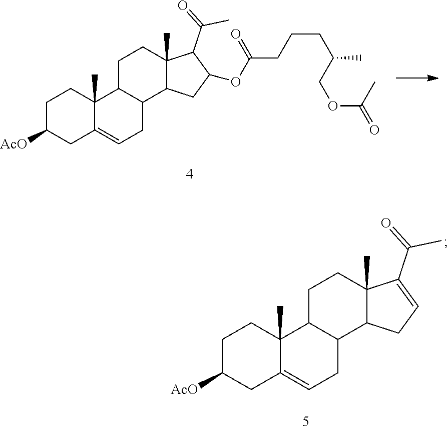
C1C([AcO])CC2=CCC3C(C2(C)C1)CCC1(C)C3CC=C1C(=O)C.C1C([AcO])CC2=CCC3C(C2(C)C1)CCC1(C)C3CC(OC(CCCC(COC(C)=O)C)=O)C1C(=O)C
